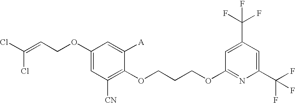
C1(OCC=C(Cl)Cl)=CC([CN])=C(OCCCOC2=NC(C(F)(F)F)=CC(C(F)(F)F)=C2)C([A])=C1
